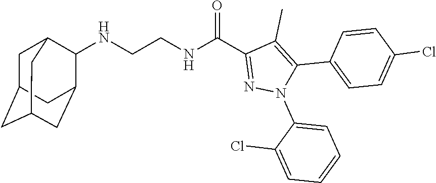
N(CCNC(C1=NN(C2=CC=CC=C2Cl)C(C2=CC=C(Cl)C=C2)=C1C)=O)C1C2CC3CC(CC1C3)C2
